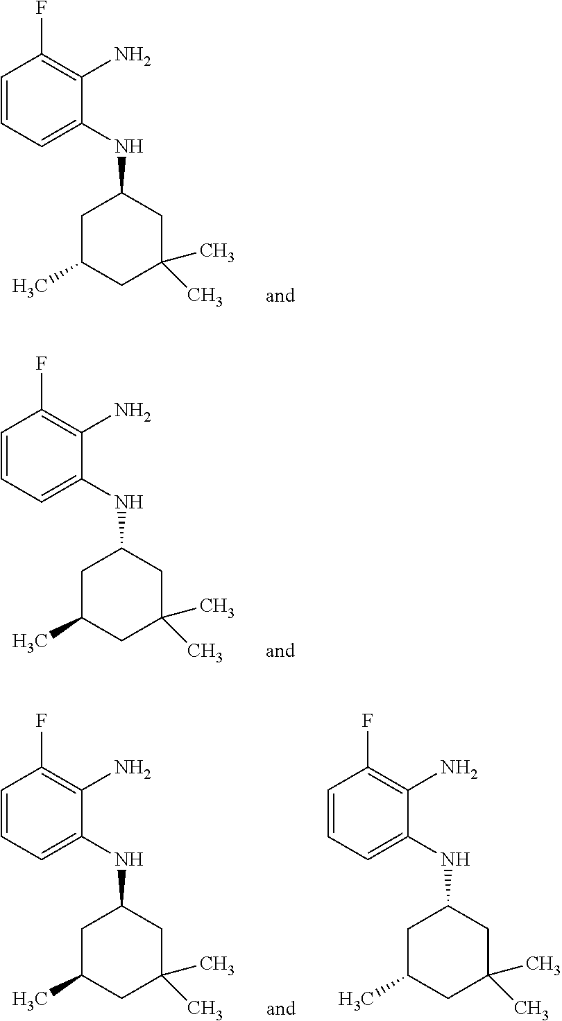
C1=CC=C(NC2CC(C)CC(C)(C)C2)C(N)=C1F.C1=CC=C(NC2CC(C)CC(C)(C)C2)C(N)=C1F.C1=CC=C(NC2CC(C)CC(C)(C)C2)C(N)=C1F.C1=CC=C(NC2CC(C)CC(C)(C)C2)C(N)=C1F
